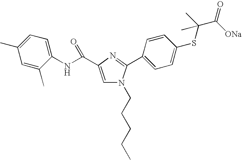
C1(NC(=O)C2=CN(CCCCC)C(C3=CC=C(SC(C([ONa])=O)(C)C)C=C3)=N2)=CC=C(C)C=C1C
